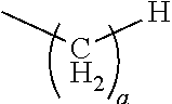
CC[H]
